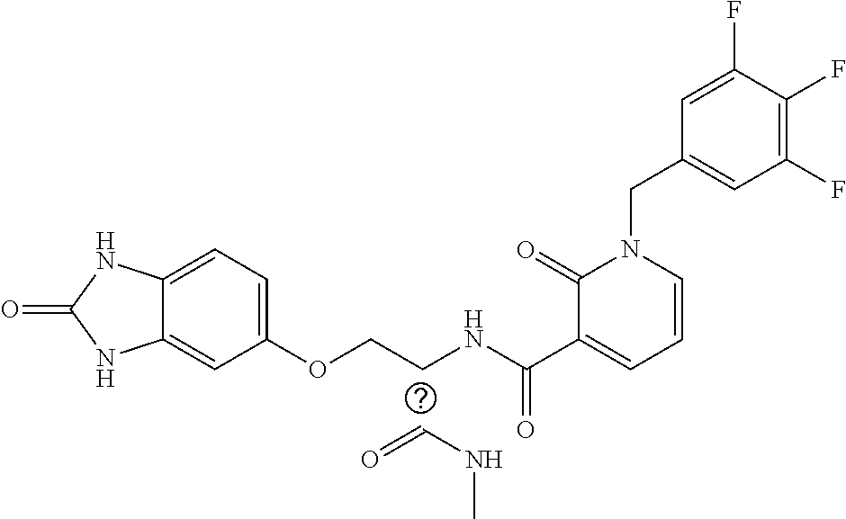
C1=C(F)C(F)=C(F)C=C1CN1C(=O)C(C(NCCOC2=CC=C3C(=C2)NC(=O)N3)=O)=CC=C1.C(=O)NC
